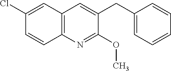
C1(CC2=CC3=C(N=C2OC)C=CC(Cl)=C3)=CC=CC=C1
